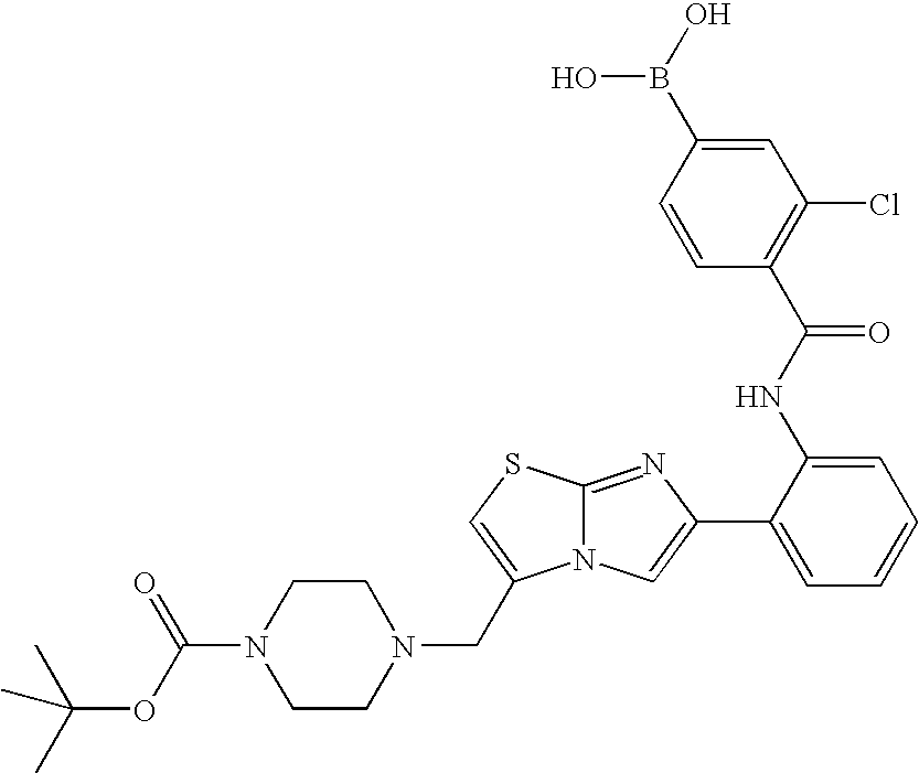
N12C(=NC(C3=CC=CC=C3NC(C3=C(Cl)C=C(B(O)O)C=C3)=O)=C1)SC=C2CN1CCN(C(OC(C)(C)C)=O)CC1
